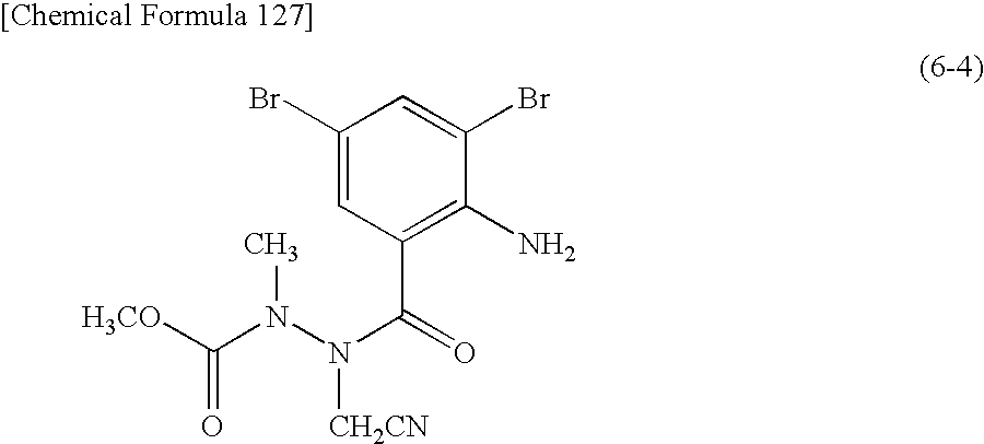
C1(Br)=CC(C(=O)N(N(C([H3CO])=O)C)[CH2CN])=C(N)C(Br)=C1
